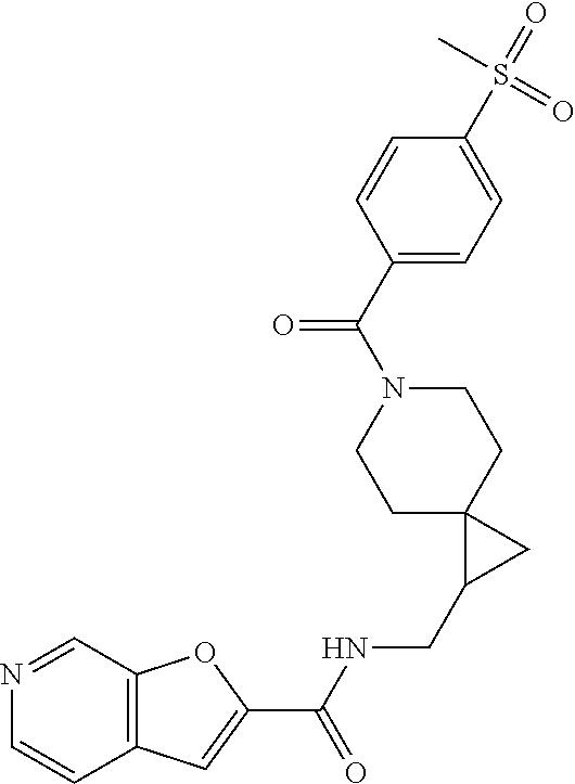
C12=C(C=NC=C1)OC(C(NCC1CC13CCN(C(C1=CC=C(S(=O)(C)=O)C=C1)=O)CC3)=O)=C2
